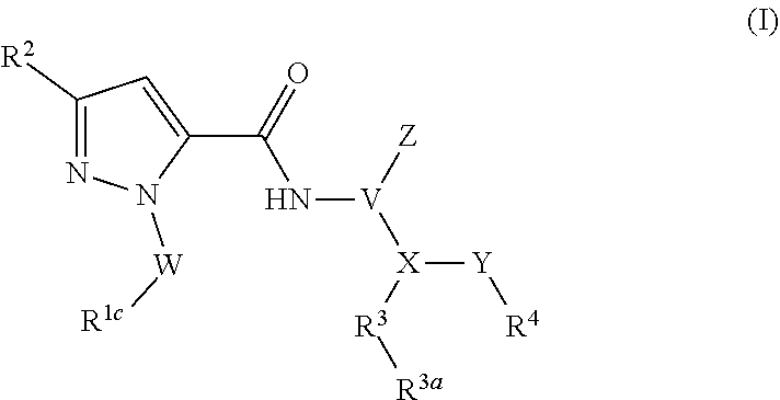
C1([R2])=NN([W][R1c])C(C(N[V]([Z])[X]([Y][R4])[R3][R3a])=O)=C1
